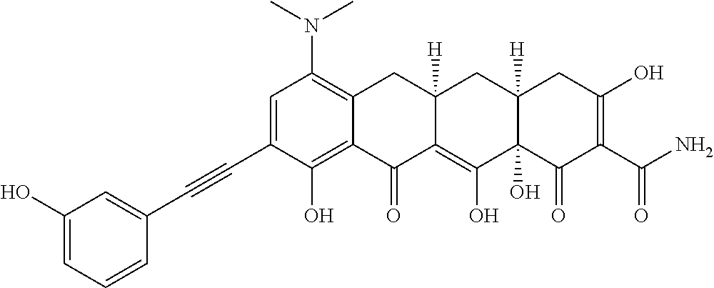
C1=C(C#CC2=CC(O)=CC=C2)C(O)=C2C(=C1N(C)C)CC1([H])C(=C(O)C3(O)C([H])(C1)CC(O)=C(C(N)=O)C3=O)C2=O
